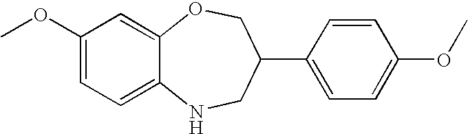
C1(OC)=CC=C2C(=C1)OCC(C1=CC=C(OC)C=C1)CN2
